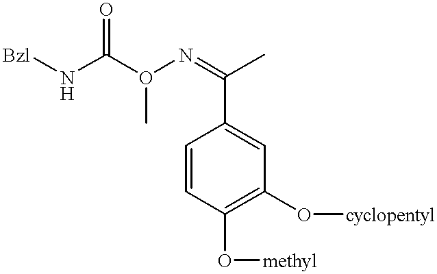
[Bzl]NC(O(N=C(C)C1=CC(O[cyclopentyl])=C(O[methyl])C=C1)C)=O
